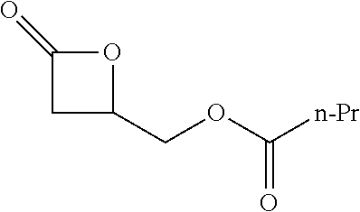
O1C(=O)CC1COC([n-Pr])=O
